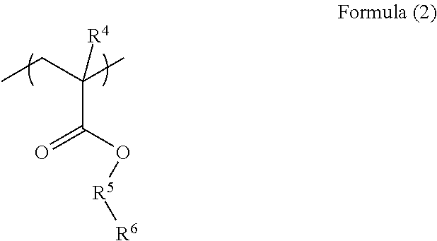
CCC(C)([R4])C(O[R5][R6])=O
